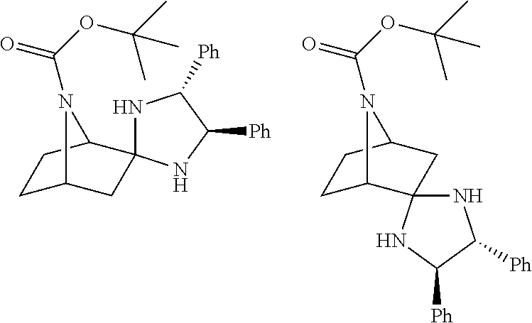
C1C2CC3(C(C1)N2C(=O)OC(C)(C)C)NC([Ph])C([Ph])N3.C1C2N(C(=O)OC(C)(C)C)C(C1)CC21NC([Ph])C([Ph])N1
